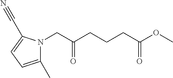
C(C(CCCC(OC)=O)=O)N1C(C)=CC=C1C#N
